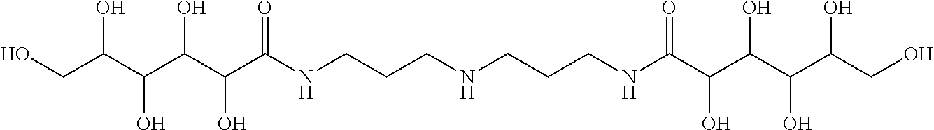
OCC(C(C(C(C(NCCCNCCCNC(C(C(C(C(CO)O)O)O)O)=O)=O)O)O)O)O
